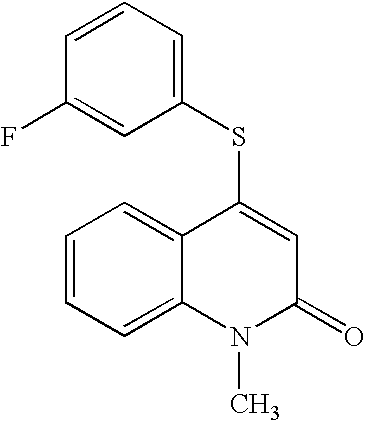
C1=CC=C(SC2=CC(=O)N(C)C3=CC=CC=C23)C=C1F
